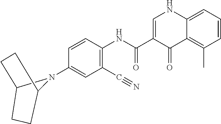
C12CCC(N1C1=CC(C#N)=C(NC(C3=CNC4=CC=CC(C)=C4C3=O)=O)C=C1)CC2
